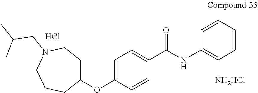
C1(OC2=CC=C(C(=O)NC3=C([NH2HCl])C=CC=C3)C=C2)CCN(CC(C)C)CCC1.Cl
